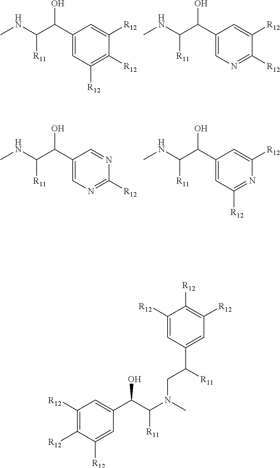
C1(C(O)C([R11])NC)=CC([R12])=C([R12])C([R12])=C1.C1(C(O)C([R11])NC)=CN=C([R12])C([R12])=C1.C1(C(O)C([R11])NC)=CN=C([R12])N=C1.C1(C(O)C([R11])NC)=CC([R12])=NC([R12])=C1.C1(C([R11])CN(C(C(C2=CC([R12])=C([R12])C([R12])=C2)O)[R11])C)=CC([R12])=C([R12])C([R12])=C1
